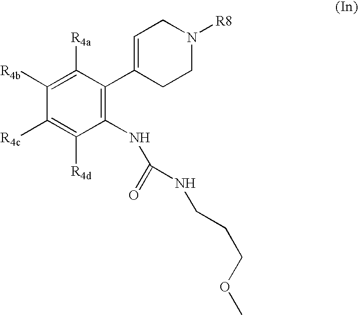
C1([R4b])=C([R4a])C(C2=CCN([R8])CC2)=C(NC(=O)NCCCOC)C([R4d])=C1[R4c]
